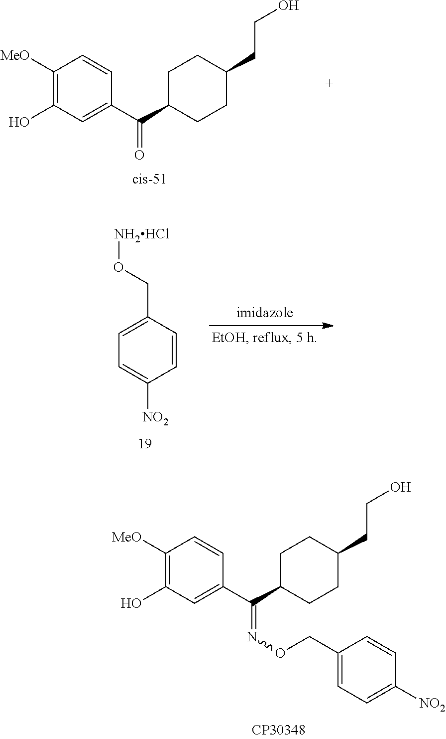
C1=CC(CO[NH2HCl])=CC=C1[NO2].C1([MeO])=C(O)C=C(C(C2CCC(CCO)CC2)=NOCC2=CC=C([NO2])C=C2)C=C1.C1([MeO])=C(O)C=C(C(C2CCC(CCO)CC2)=O)C=C1
